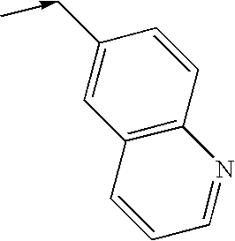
C12=C(C=CC(C<-C)=C1)N=CC=C2
